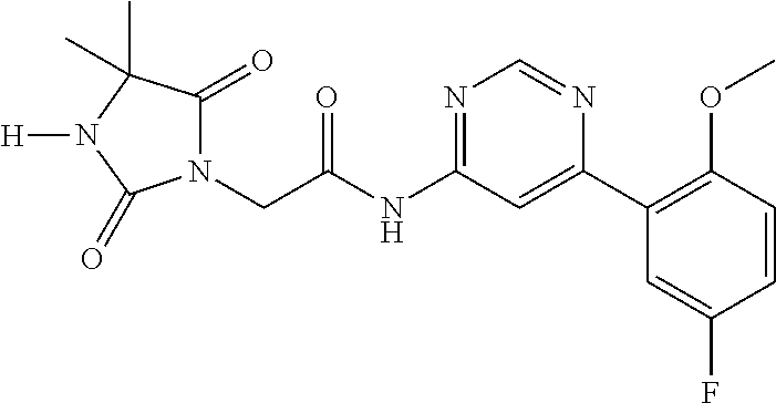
C(NC1=NC=NC(C2=C(OC)C=CC(F)=C2)=C1)(=O)CN1C(=O)C(C)(C)N([H])C1=O
